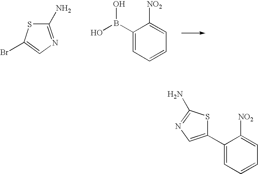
C1(B(O)O)=CC=CC=C1[NO2].C1(N)=NC=C(Br)S1.C1(C2=CN=C(N)S2)=CC=CC=C1[NO2]
